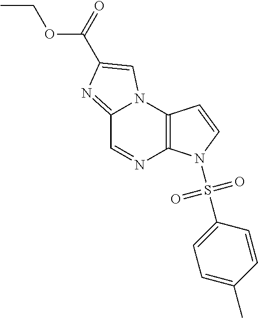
C12=NC(C(=O)OCC)=CN1C1=C(N=C2)N(S(C2=CC=C(C)C=C2)(=O)=O)C=C1
